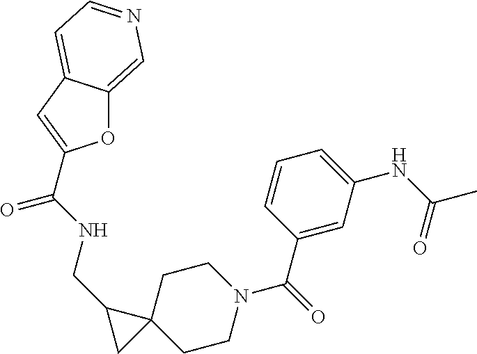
O1C2=CN=CC=C2C=C1C(NCC1C2(CCN(C(=O)C3=CC(NC(C)=O)=CC=C3)CC2)C1)=O
